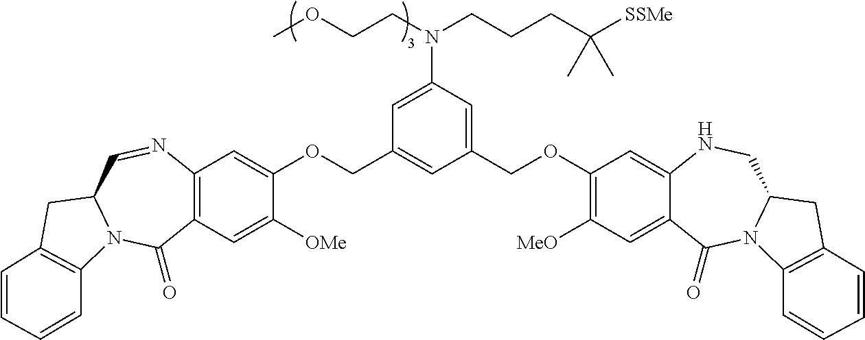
C12=C(C=C([OMe])C(OCC3=CC(COC4=C([MeO])C=C5C(=C4)NCC4N(C5=O)C5=C(C4)C=CC=C5)=CC(N(CCCC([SSMe])(C)C)CCOC)=C3)=C1)C(=O)N1C(C=N2)CC2=C1C=CC=C2
